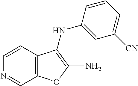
C12=C(C=CN=C1)C(NC1=CC([CN])=CC=C1)=C(N)O2
